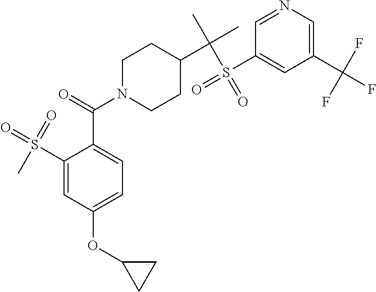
C1(S(=O)(=O)C)=CC(OC2CC2)=CC=C1C(=O)N1CCC(C(C)(C)S(=O)(C2=CC(C(F)(F)F)=CN=C2)=O)CC1
